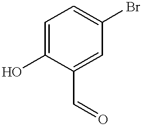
C1=C(O)C(C=O)=CC(Br)=C1
